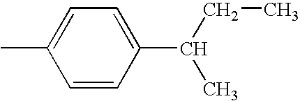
C1=CC(C(CC)C)=CC=C1C
